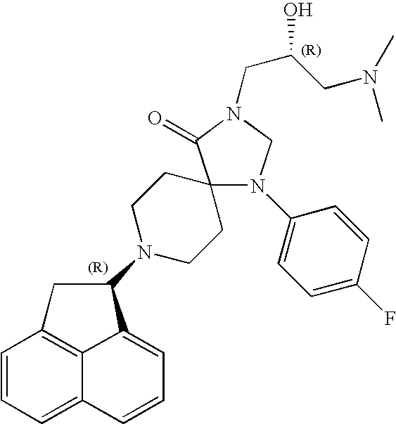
C12(N(C3=CC=C(F)C=C3)CN(CC(CN(C)C)O)C1=O)CCN(C1C3=CC=CC4=CC=CC(=C43)C1)CC2
